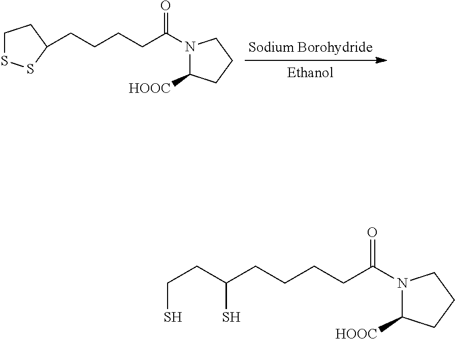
C1SSC(CCCCC(=O)N2C([HOOC])CCC2)C1.C(CCCCC(=O)N1C([HOOC])CCC1)(CCS)S
